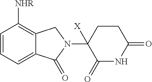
C1=CC=C2C(=C1[NHR])CN(C1([X])C(=O)NC(=O)CC1)C2=O
